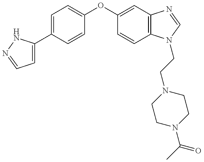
C1=C(C2=CC=C(OC3=CC4=C(C=C3)N(CCN3CCN(C(C)=O)CC3)C=N4)C=C2)NN=C1
